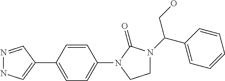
N1=CC(C2=CC=C(N3C(=O)N(C(C4=CC=CC=C4)CO)CC3)C=C2)=CN1
